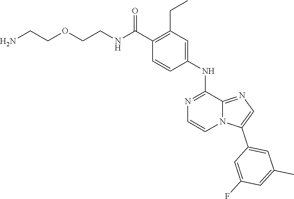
C1(C(NCCOCCN)=O)=C(CC)C=C(NC2=NC=CN3C2=NC=C3C2=CC(C)=CC(F)=C2)C=C1
